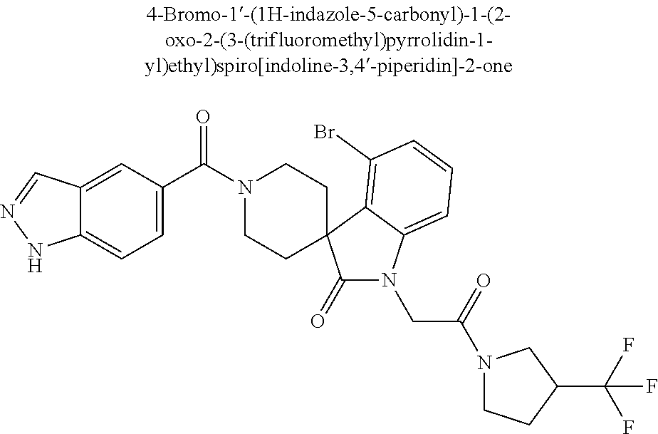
N1(C(C2=CC=C3C(=C2)C=NN3)=O)CCC2(CC1)C(=O)N(CC(=O)N1CCC(C(F)(F)F)C1)C1=CC=CC(Br)=C12
